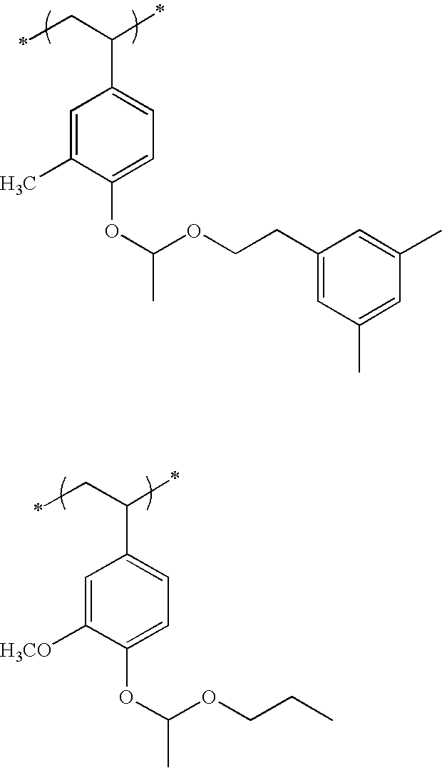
C1=C(C)C(OC(C)OCCC2=CC(C)=CC(C)=C2)=CC=C1C(CC)C.C1=C([H3CO])C(OC(C)OCCC)=CC=C1C(CC)C
